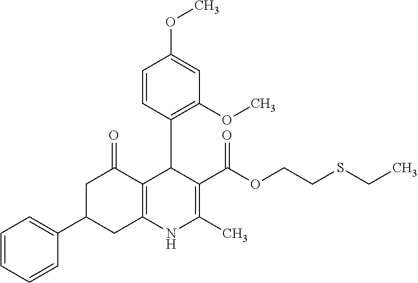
C1=CC=CC(C2CC3=C(C(=O)C2)C(C2=C(OC)C=C(OC)C=C2)C(C(OCCSCC)=O)=C(C)N3)=C1
